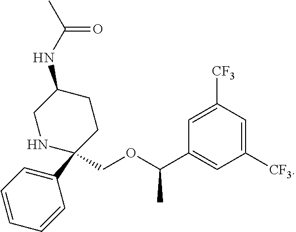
C1(COC(C2=CC([CF3])=CC([CF3])=C2)C)(C2=CC=CC=C2)CCC(NC(=O)C)CN1
